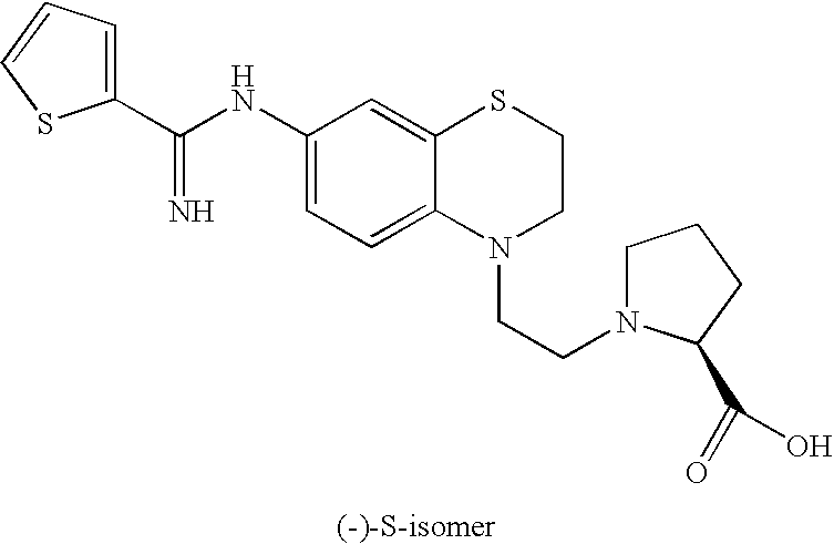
C(NC1=CC=C2C(=C1)SCCN2CCN1CCCC1C(=O)O)(=N)C1=CC=CS1
